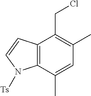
C1(C)=C(CCl)C2=C(C(C)=C1)N([Ts])C=C2
